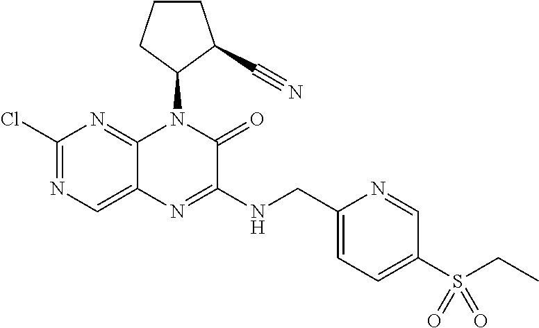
C1(Cl)=NC=C2C(=N1)N(C1CCCC1C#N)C(=O)C(NCC1=CC=C(S(CC)(=O)=O)C=N1)=N2
